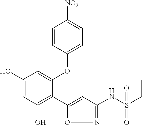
C1(O)=CC(O)=C(C2=CC(NS(CC)(=O)=O)=NO2)C(OC2=CC=C([NO2])C=C2)=C1
